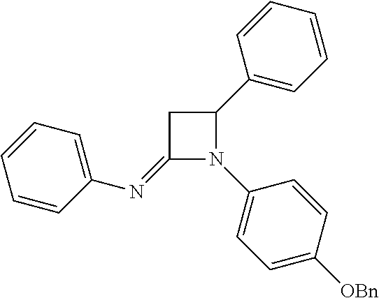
C1(=NC2=CC=CC=C2)N(C2=CC=C([OBn])C=C2)C(C2=CC=CC=C2)C1
